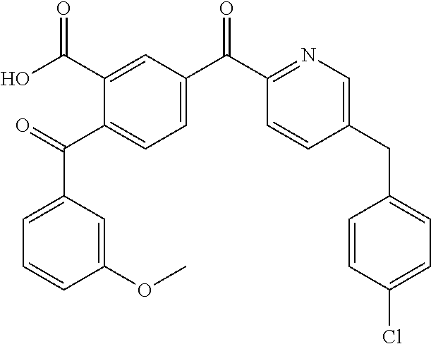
C1=C(C(C2=NC=C(CC3=CC=C(Cl)C=C3)C=C2)=O)C=C(C(O)=O)C(C(=O)C2=CC=CC(OC)=C2)=C1
